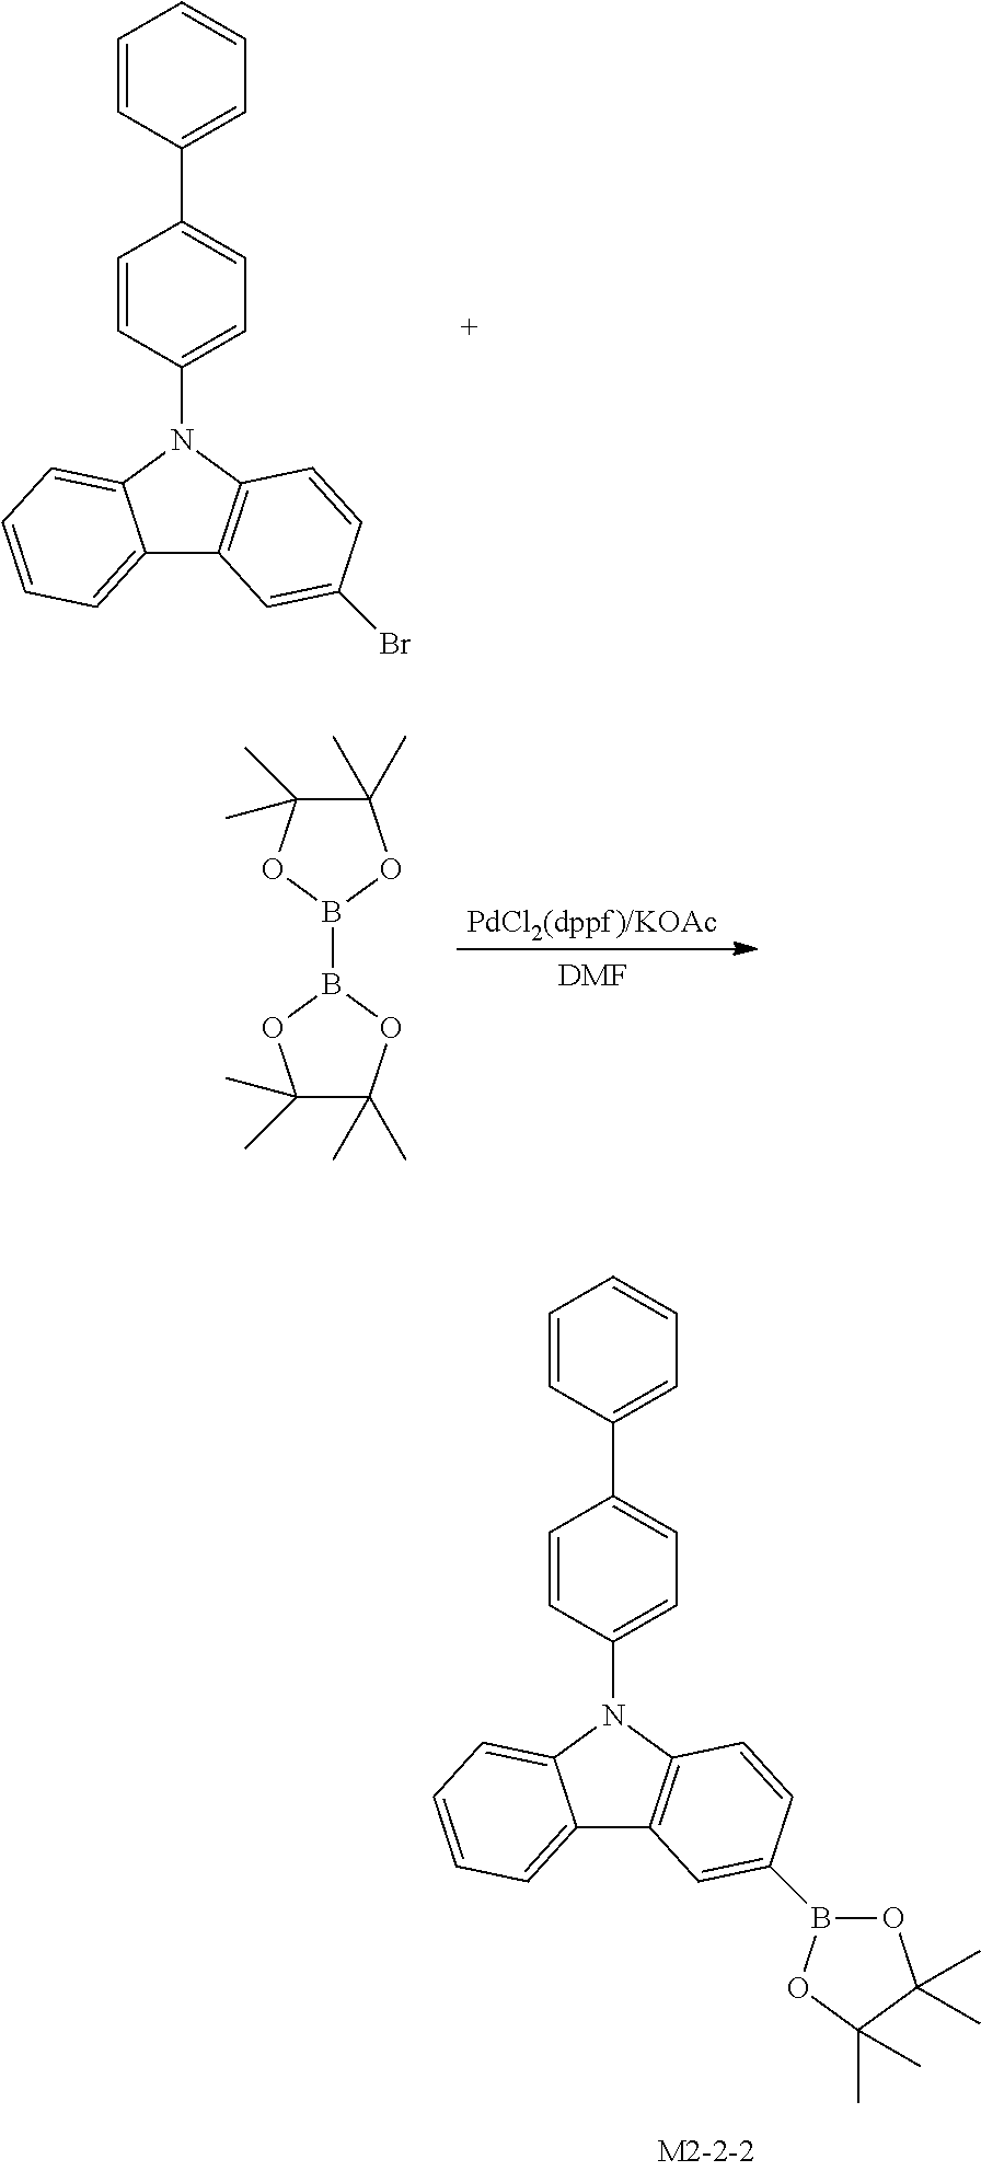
[DMF].C1(C)(C)C(C)(C)OB(B2OC(C)(C)C(C)(C)O2)O1.C12=CC=CC=C1N(C1=CC=C(C3=CC=CC=C3)C=C1)C1=C2C=C(B2OC(C)(C)C(C)(C)O2)C=C1.C12=CC=CC=C1N(C1=CC=C(C3=CC=CC=C3)C=C1)C1=C2C=C(Br)C=C1
